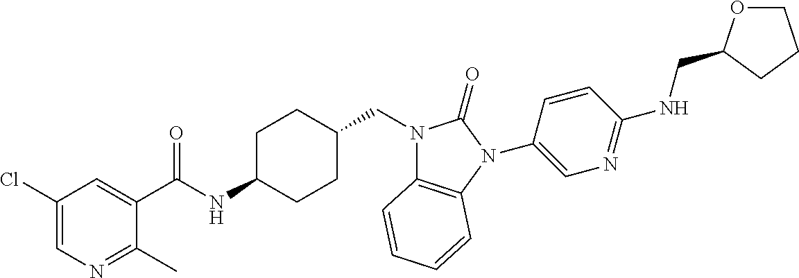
C1(Cl)=CN=C(C)C(C(NC2CCC(CN3C4=C(N(C5=CN=C(NCC6OCCC6)C=C5)C3=O)C=CC=C4)CC2)=O)=C1
